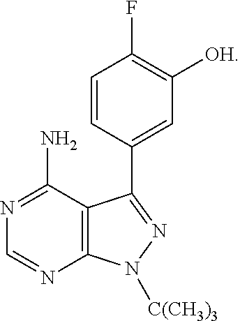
C1=CC(C2=NN([C(CH3)3])C3=C2C(N)=NC=N3)=CC([OH])=C1F
